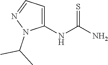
S=C(N)NC1=CC=NN1C(C)C
